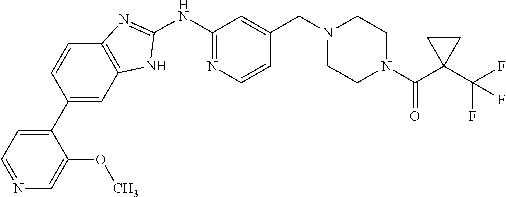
N1(CC2=CC(NC3=NC4=C(C=C(C5=CC=NC=C5OC)C=C4)N3)=NC=C2)CCN(C(=O)C2(C(F)(F)F)CC2)CC1
